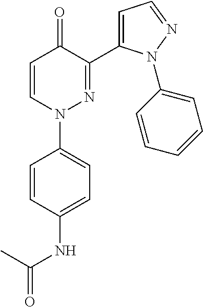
C1=CN(C2=CC=C(NC(=O)C)C=C2)N=C(C2=CC=NN2C2=CC=CC=C2)C1=O
